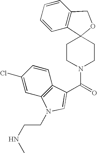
C1=CC=CC2=C1C1(OC2)CCN(C(=O)C2=CN(CCNC)C3=C2C=CC(Cl)=C3)CC1
